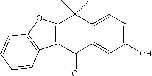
C12=CC(O)=CC=C1C(C)(C)C1=C(C2=O)C2=C(O1)C=CC=C2
